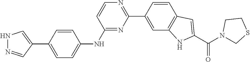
N1N=CC(C2=CC=C(NC3=NC(C4=CC5=C(C=C4)C=C(C(N4CSCC4)=O)N5)=NC=C3)C=C2)=C1
